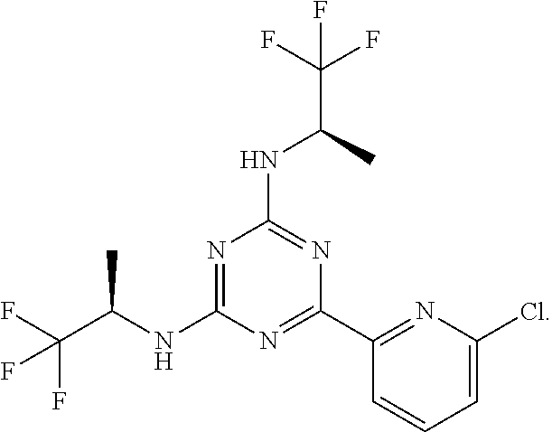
N1=C(NC(C(F)(F)F)C)N=C(C2=NC(Cl)=CC=C2)N=C1NC(C)C(F)(F)F
